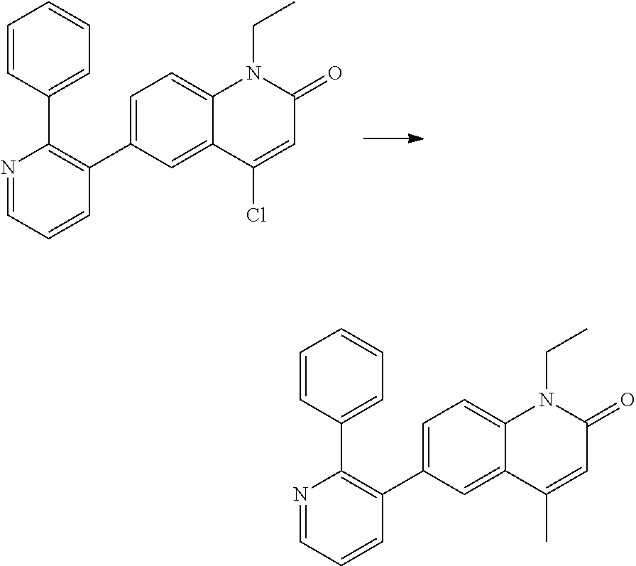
C1(C2=CC=C3C(=C2)C(Cl)=CC(=O)N3CC)=C(C2=CC=CC=C2)N=CC=C1.C1(C2=CC=C3C(=C2)C(C)=CC(=O)N3CC)=C(C2=CC=CC=C2)N=CC=C1
